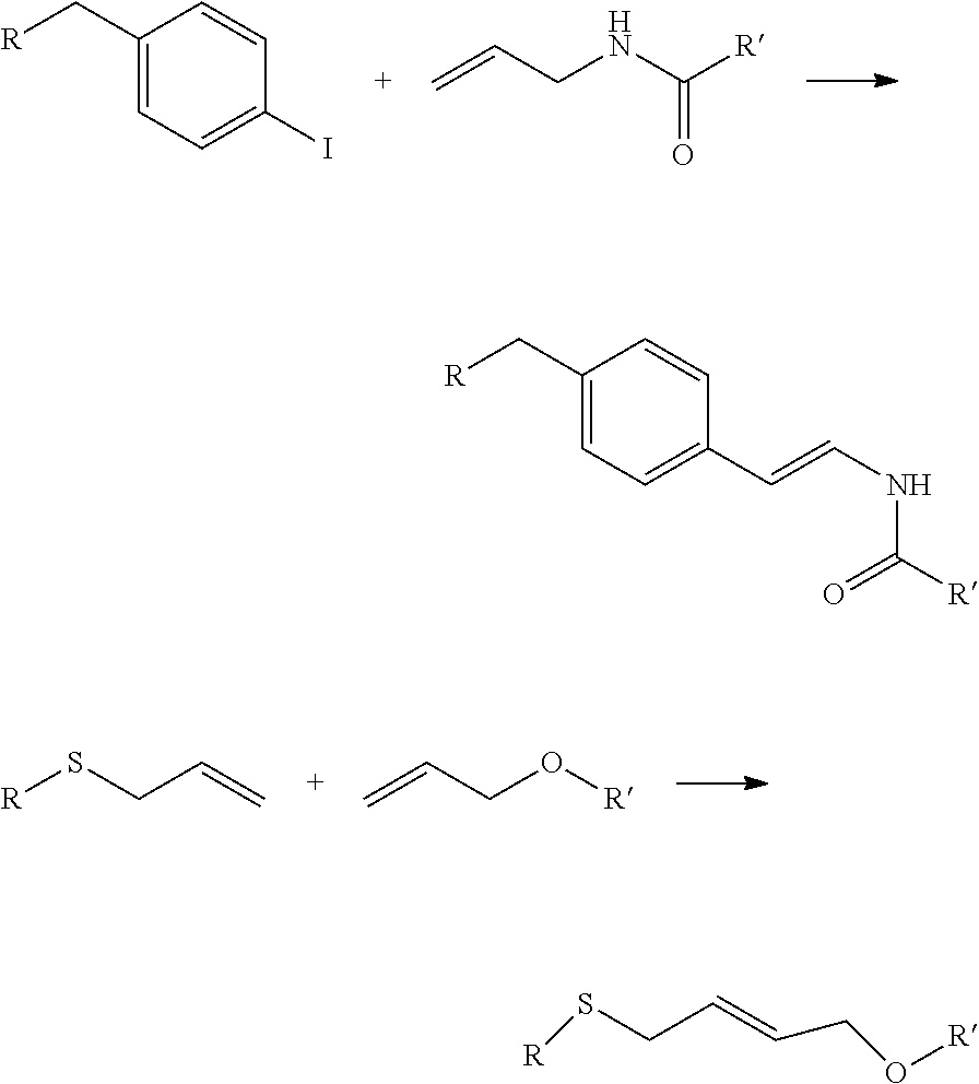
C1(C[R])=CC=C(I)C=C1.C=CCNC([R])=O.[R]SCC=C.C=CCO[R].C1(C[R])=CC=C(C=CNC([R])=O)C=C1.[R]OCC=CCS[R]
